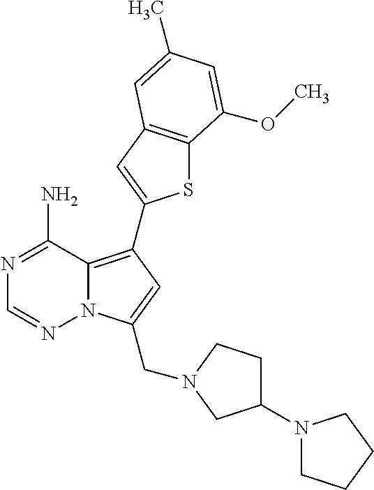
C12=C(C3=CC4=C(S3)C(OC)=CC(C)=C4)C=C(CN3CCC(N4CCCC4)C3)N1N=CN=C2N
